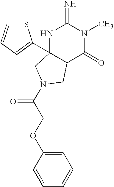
C(C(=O)N1CC2(C3=CC=CS3)NC(=N)N(C)C(=O)C2C1)OC1=CC=CC=C1
